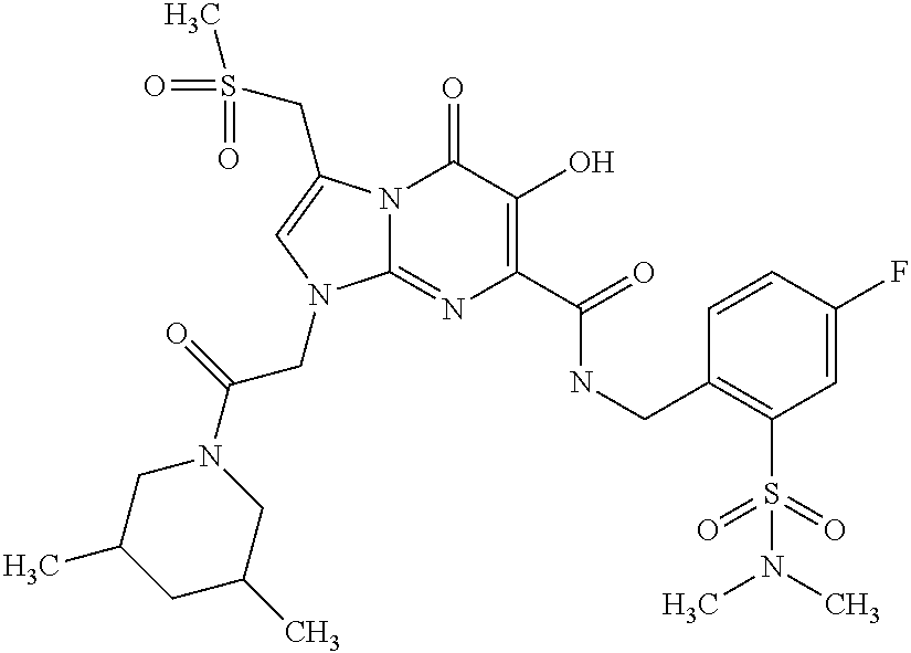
N12C(=NC(C(=O)NCC3=C(S(=O)(=O)N(C)C)C=C(F)C=C3)=C(O)C1=O)N(CC(=O)N1CC(C)CC(C)C1)C=C2CS(C)(=O)=O
